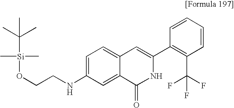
C1=CC=CC(C2=CC3=CC=C(NCCO[Si](C)(C)C(C)(C)C)C=C3C(=O)N2)=C1C(F)(F)F
